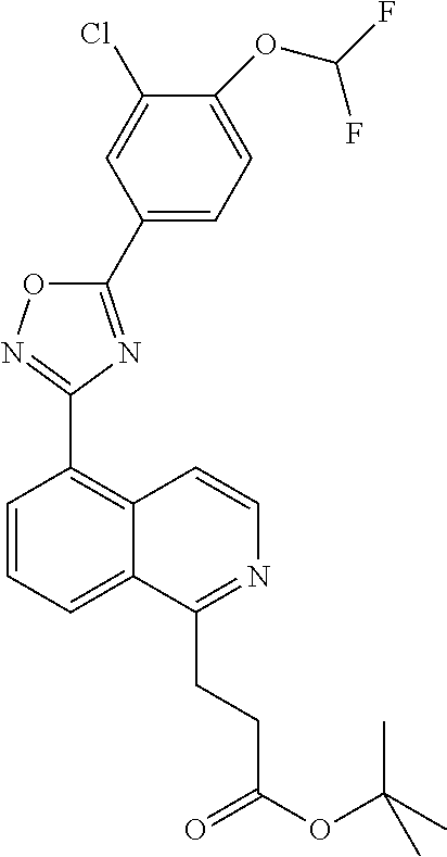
C1=CC=C2C(=C1C1=NOC(C3=CC=C(OC(F)F)C(Cl)=C3)=N1)C=CN=C2CCC(=O)OC(C)(C)C
